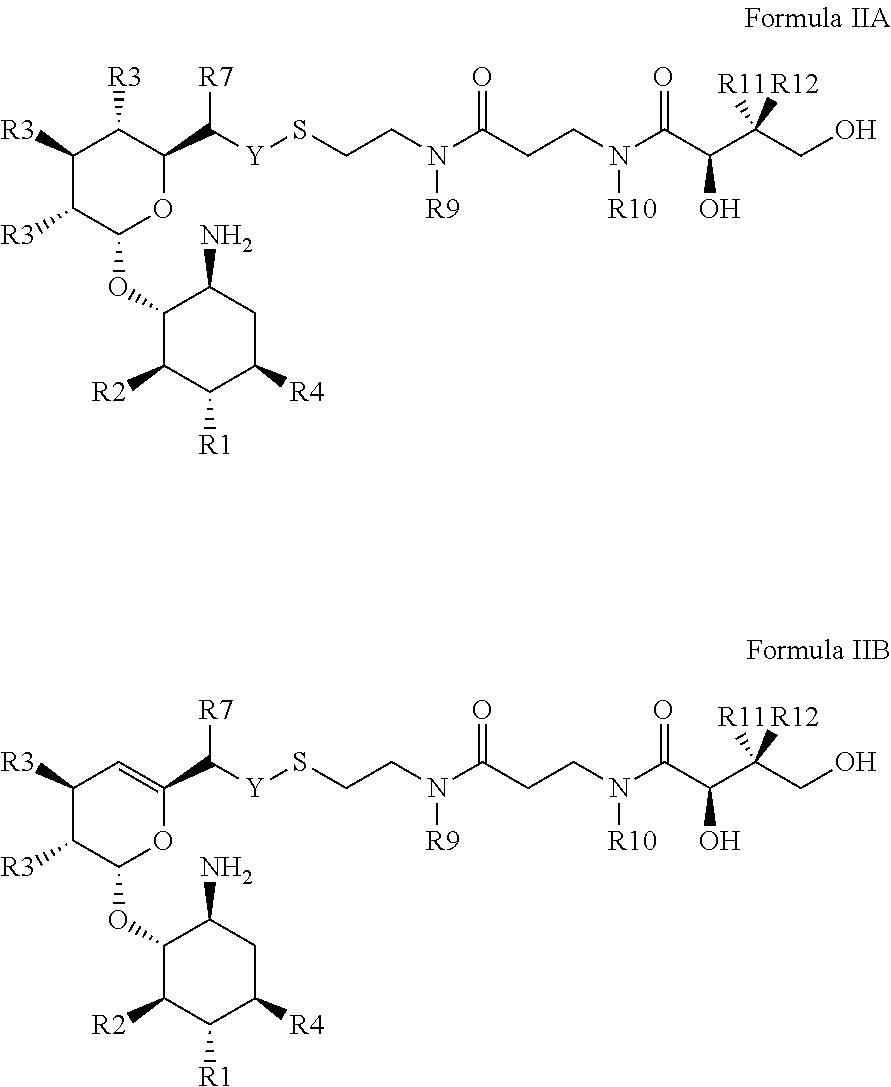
[Y](SCCN(C(CCN(C(C(C(CO)([R12])[R11])O)=O)[R10])=O)[R9])C(C1C([R3])C([R3])C([R3])C(OC2C([R2])C([R1])C([R4])CC2N)O1)[R7].[Y](SCCN(C(CCN(C(C(C(CO)([R12])[R11])O)=O)[R10])=O)[R9])C(C1=CC([R3])C([R3])C(OC2C([R2])C([R1])C([R4])CC2N)O1)[R7]
